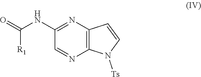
C1(NC([R1])=O)=NC2=C(N=C1)N([Ts])C=C2
